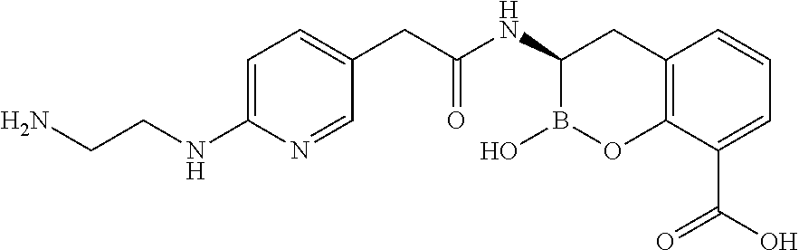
C12=C(C(C(O)=O)=CC=C1)OB(O)C(NC(=O)CC1=CC=C(NCCN)N=C1)C2
